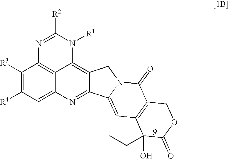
C1([R3])=C([R4])C=C2C3=C1N=C([R2])N([R1])C3=C1C(=N2)C2=CC3=C(C(=O)N2C1)COC(=O)C3(O)CC
